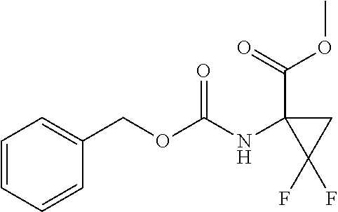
C1=CC=CC(COC(NC2(C(=O)OC)C(F)(F)C2)=O)=C1
